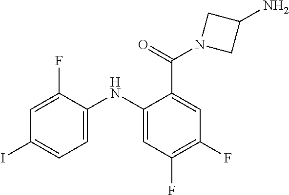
C1=C(F)C(NC2=CC(F)=C(F)C=C2C(=O)N2CC(N)C2)=CC=C1I
